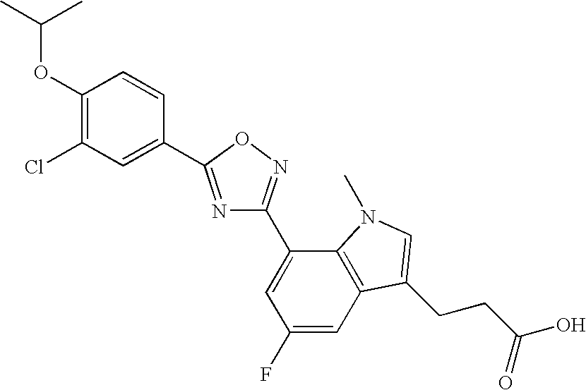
C12=C(C=C(F)C=C1C1=NOC(C3=CC(Cl)=C(OC(C)C)C=C3)=N1)C(CCC(O)=O)=CN2C
